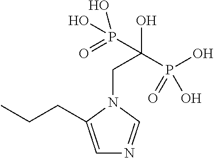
C1=C(CCC)N(CC(O)(P(O)(O)=O)P(=O)(O)O)C=N1
